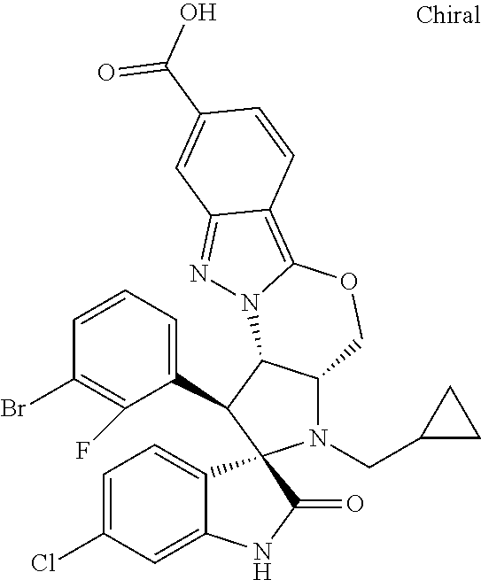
C1=CC=C(C2C3C(N(CC4CC4)C24C2=CC=C(Cl)C=C2NC4=O)COC2=C4C(=NN32)C=C(C(O)=O)C=C4)C(F)=C1Br
